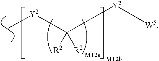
C([R2])([R2])([Y2][W5])[Y2]C
